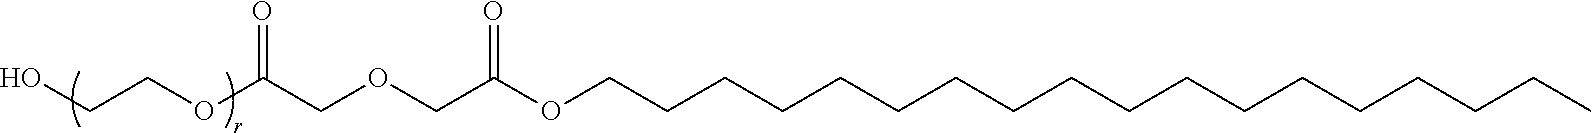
C(CCCCC)CCCCCCCCCCCCOC(COCC(OCCO)=O)=O
